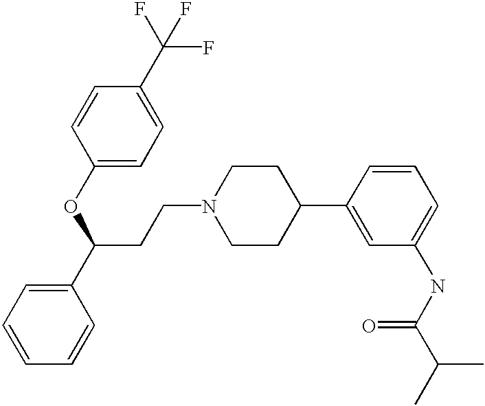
C(CN1CCC(C2=CC(NC(C(C)C)=O)=CC=C2)CC1)C(C1=CC=CC=C1)OC1=CC=C(C(F)(F)F)C=C1
